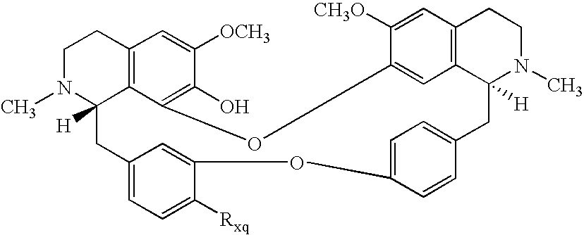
C1N(C)C2([H])C3=C(C1)C=C([OCH3])C(O)=C3OC1=CC3=C(CCN(C)C3([H])CC3=CC=C(C=C3)OC3=CC(=CC=C3[Rxq])C2)C=C1[CH3O]
